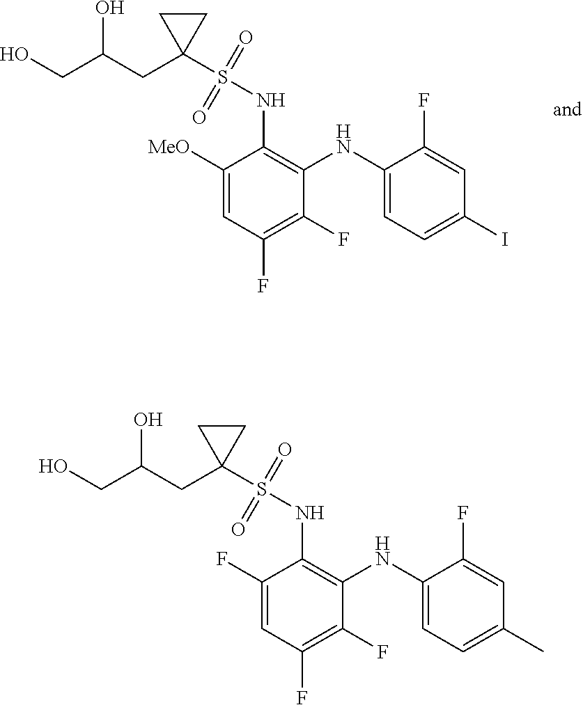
C1(F)=C(F)C=C([MeO])C(NS(C2(CC(CO)O)CC2)(=O)=O)=C1NC1=CC=C(I)C=C1F.C1(F)=C(F)C=C(F)C(NS(C2(CC(CO)O)CC2)(=O)=O)=C1NC1=CC=C(C)C=C1F
